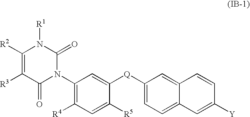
C1(N2C(=O)N([R1])C([R2])=C([R3])C2=O)=C([R4])C=C([R5])C([Q]C2=CC=C3C(=C2)C=CC([Y])=C3)=C1
